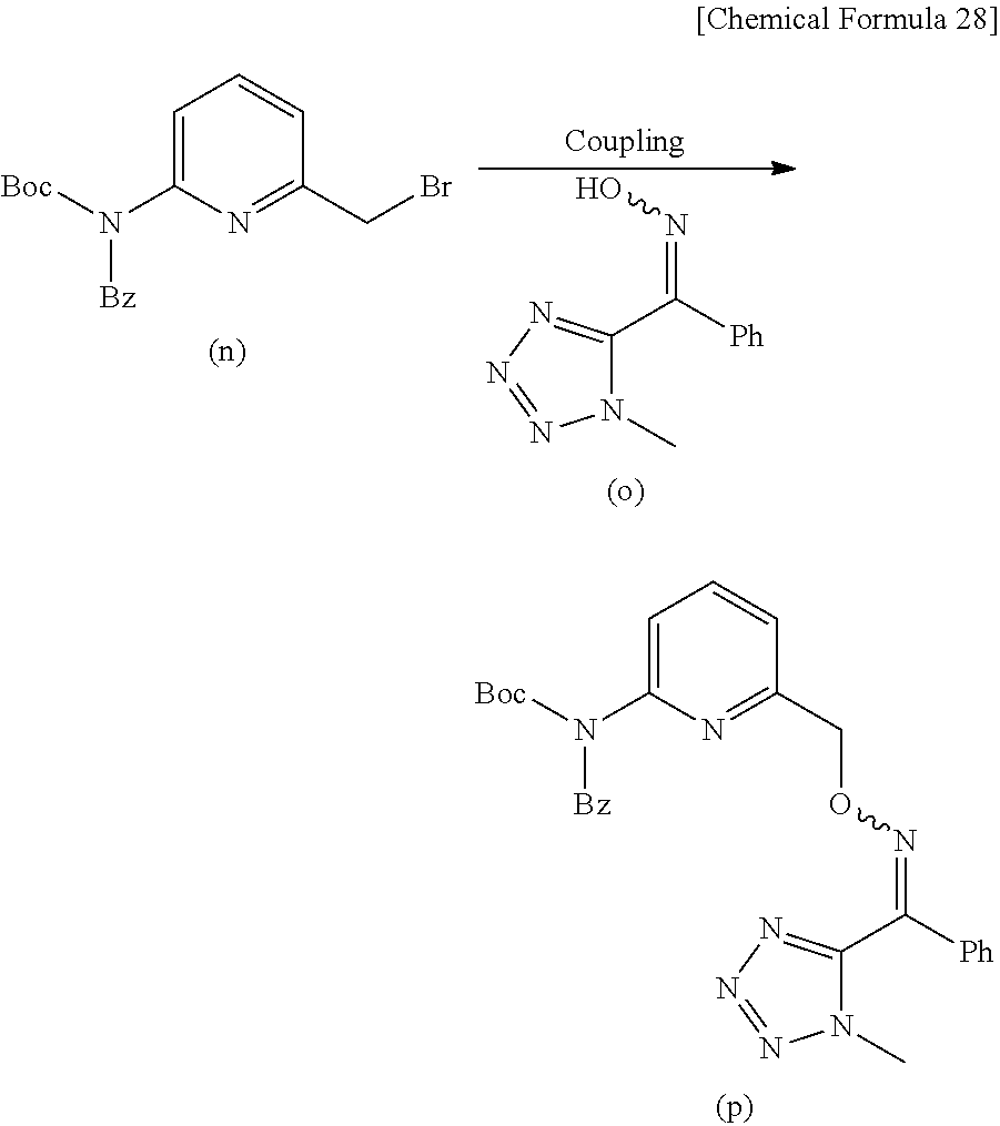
N1(C)C(C([Ph])=NO)=NN=N1.C1=C(N([Boc])[Bz])N=C(CBr)C=C1.C1=C(N([Boc])[Bz])N=C(CON=C(C2=NN=NN2C)[Ph])C=C1
